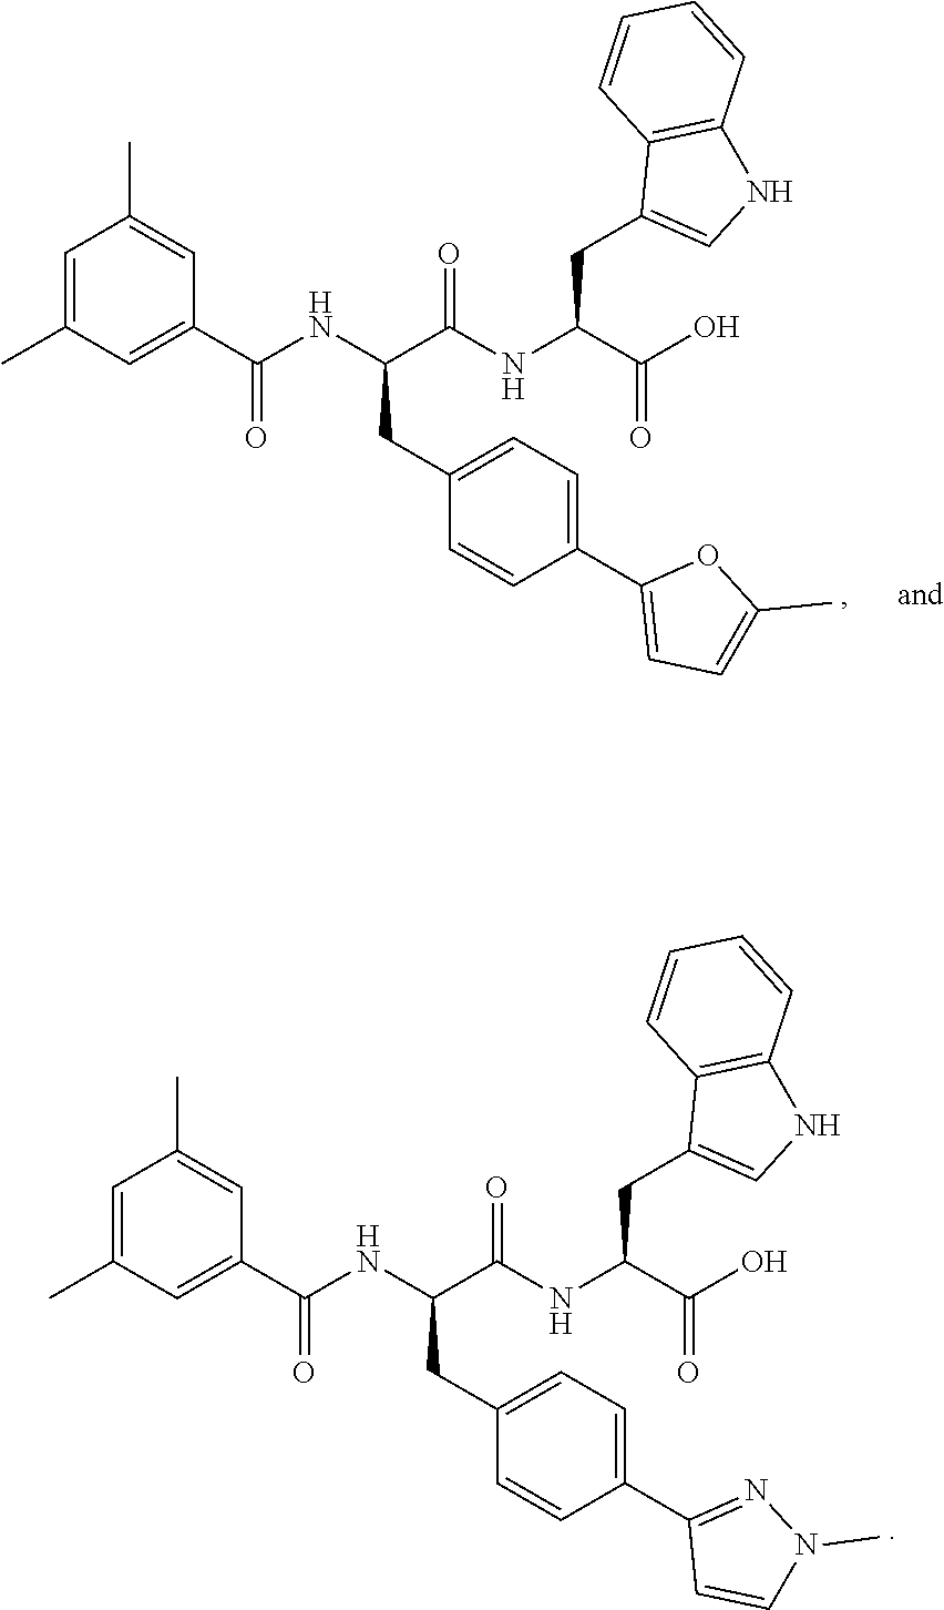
C1=C(C)C=C(C(NC(C(NC(C(O)=O)CC2=CNC3=C2C=CC=C3)=O)CC2=CC=C(C3=CC=C(C)O3)C=C2)=O)C=C1C.C1=C(C)C=C(C(NC(C(NC(C(O)=O)CC2=CNC3=C2C=CC=C3)=O)CC2=CC=C(C3=NN(C)C=C3)C=C2)=O)C=C1C
